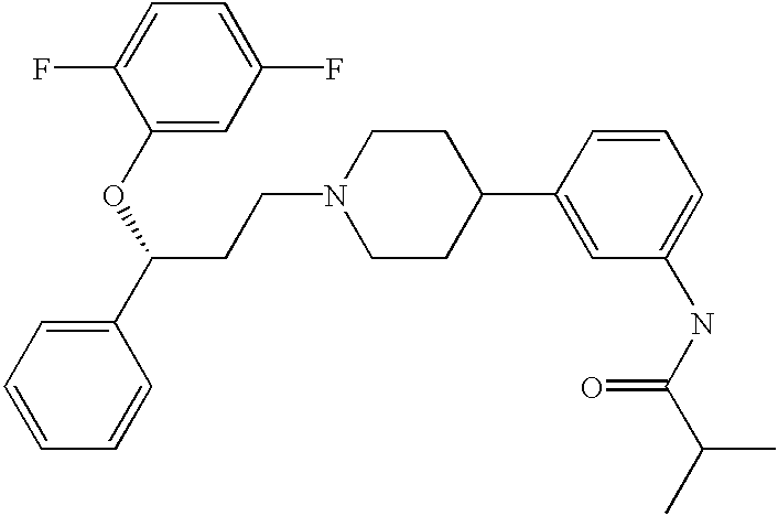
C(CN1CCC(C2=CC(NC(C(C)C)=O)=CC=C2)CC1)C(C1=CC=CC=C1)OC1=CC(F)=CC=C1F
